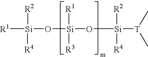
[R1][Si]([R2])([R4])O[Si](O[Si]([T](C)C)([R2])[R4])([R1])[R3]
